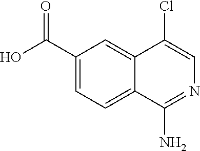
C12=CC(C(O)=O)=CC=C1C(N)=NC=C2Cl
